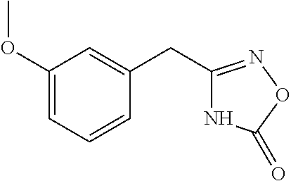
N1C(CC2=CC(OC)=CC=C2)=NOC1=O
